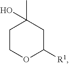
C1C([R1])OCCC1(C)O
